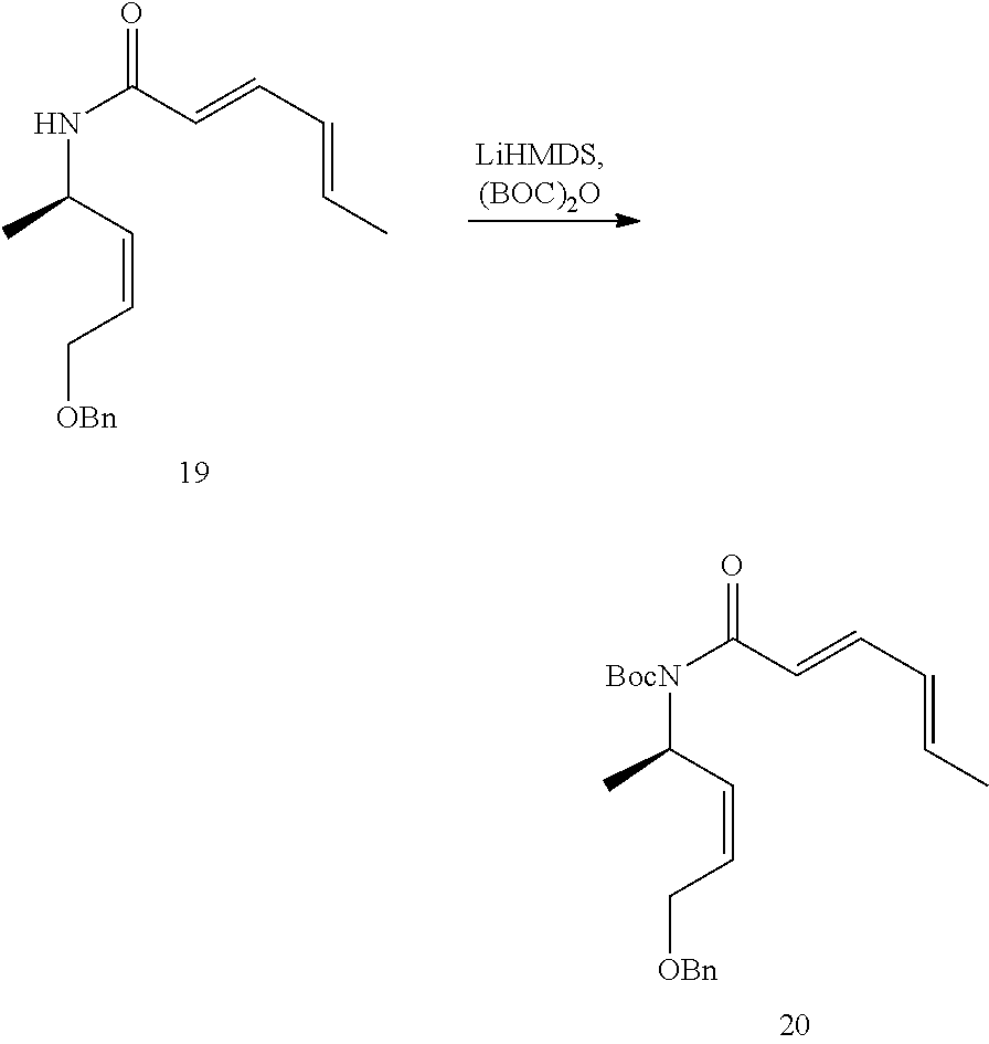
N(C(C=CC=CC)=O)C(C)C=CC[OBn].[BocN](C(C=CC=CC)=O)C(C)C=CC[OBn]
